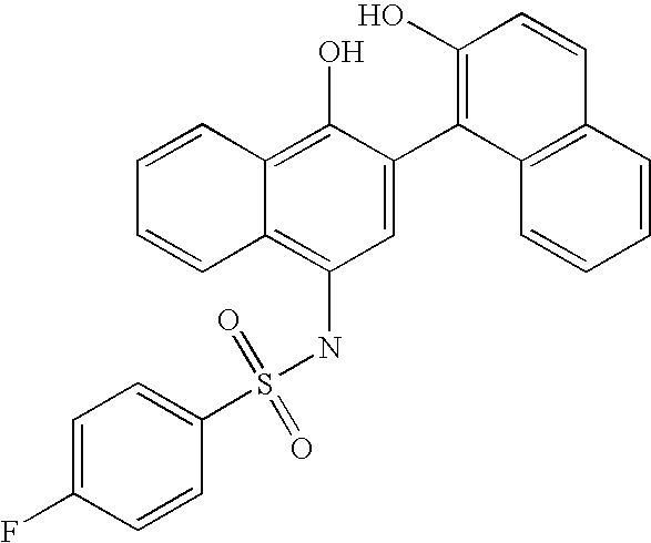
C1=C(F)C=CC(S(NC2=C3C(=C(O)C(C4=C(O)C=CC5=C4C=CC=C5)=C2)C=CC=C3)(=O)=O)=C1
